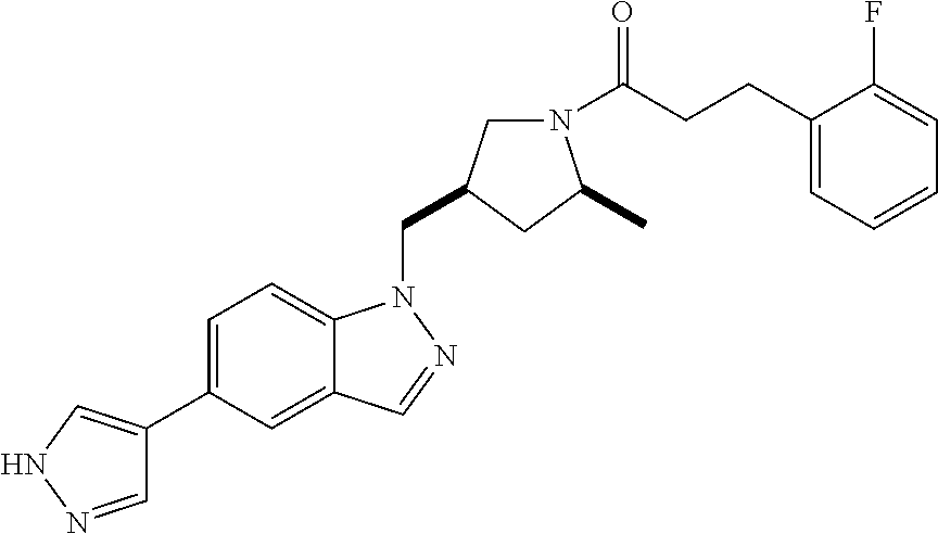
C1=NNC=C1C1=CC=C2C(=C1)C=NN2CC1CN(C(CCC2=CC=CC=C2F)=O)C(C)C1
